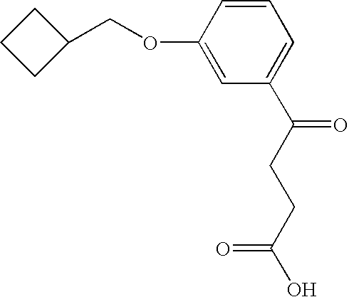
O(C1=CC(C(CCC(O)=O)=O)=CC=C1)CC1CCC1
